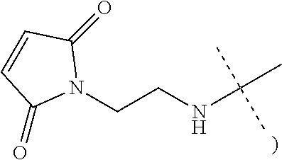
N1(CCNC(C)(C)C)C(=O)C=CC1=O
